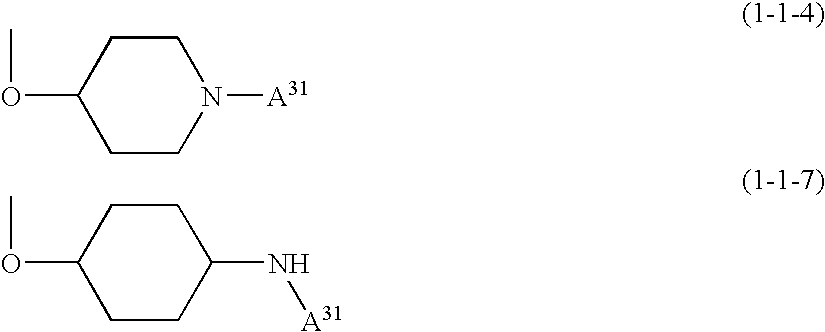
C1CC(OC)CCN1[A31].C1CC(OC)CCC1N[A31]
